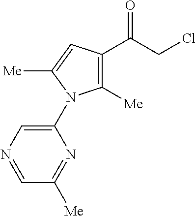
C1([Me])=C(C(CCl)=O)C=C([Me])N1C1=CN=CC([Me])=N1
